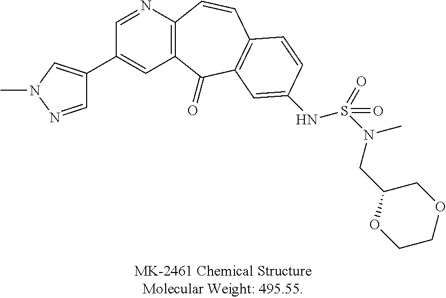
C12=C(N=CC(C3=CN(C)N=C3)=C1)C=CC1=C(C2=O)C=C(NS(=O)(=O)N(C)CC2OCCOC2)C=C1
